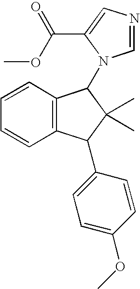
C1=CC2=C(C=C1)C(C1=CC=C(OC)C=C1)C(C)(C)C2N1C=NC=C1C(OC)=O
